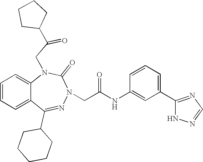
C1=CC=C2C(=C1)N(CC(=O)C1CCCC1)C(=O)N(CC(NC1=CC(C3=NC=NN3)=CC=C1)=O)N=C2C1CCCCC1
